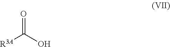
O=C(O)[R3A]
